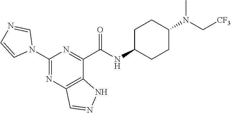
C1(N2C=NC=C2)=NC2=C(C(C(NC3CCC(N(C[CF3])C)CC3)=O)=N1)NN=C2
